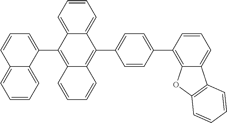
C1=C2C(C3=C4C(=C(C5=CC=C(C6=C7OC8=C(C7=CC=C6)C=CC=C8)C=C5)C5=CC=CC=C35)C=CC=C4)=CC=CC2=CC=C1
